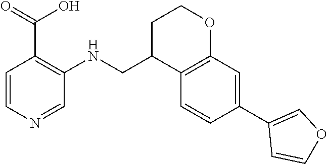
C1=CC(C2=COC=C2)=CC2=C1C(CNC1=C(C(O)=O)C=CN=C1)CCO2
